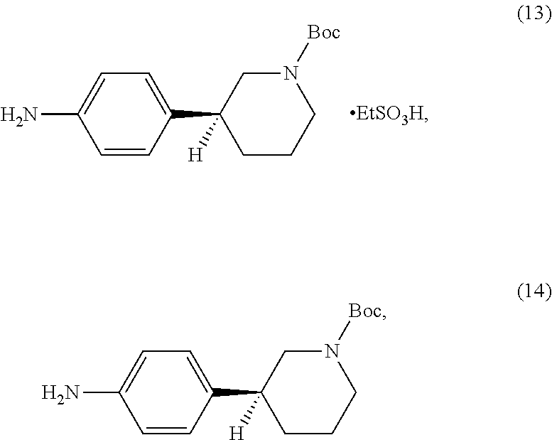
C1=CC(C2([H])CCCN([Boc])C2)=CC=C1N.[EtSO3H].C1=CC(C2([H])CCCN([Boc])C2)=CC=C1N
